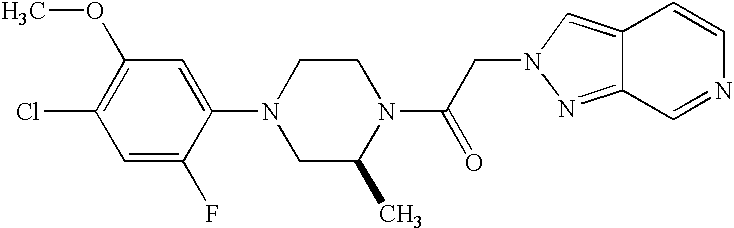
C1=C(F)C(N2CC(C)N(C(=O)CN3N=C4C(=C3)C=CN=C4)CC2)=CC(OC)=C1Cl
